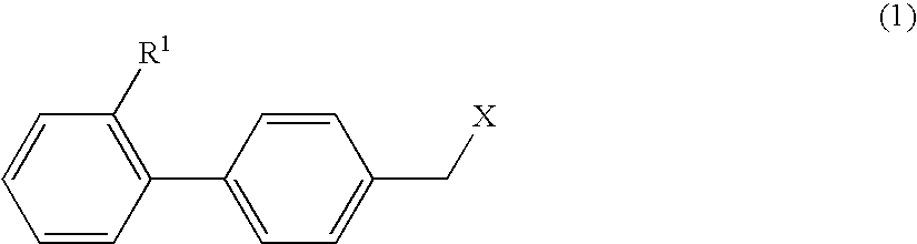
C1=CC(C2=CC=C(C[X])C=C2)=C([R1])C=C1
